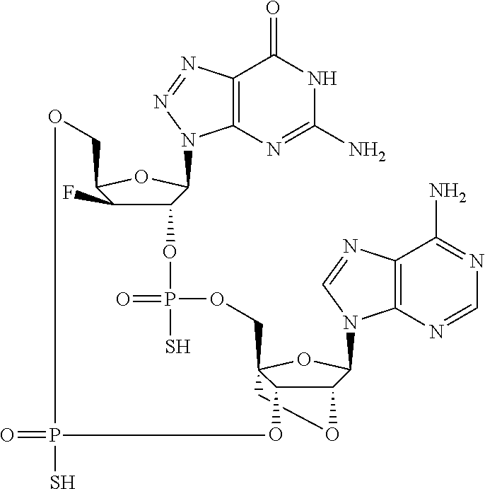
C1C2(COP(OC3C(F)C(CO)OC3N3C4=C(C(=O)NC(N)=N4)N=N3)(=O)S)OC(N3C4=C(C(N)=NC=N4)N=C3)C(C2O)O1.O=PS
